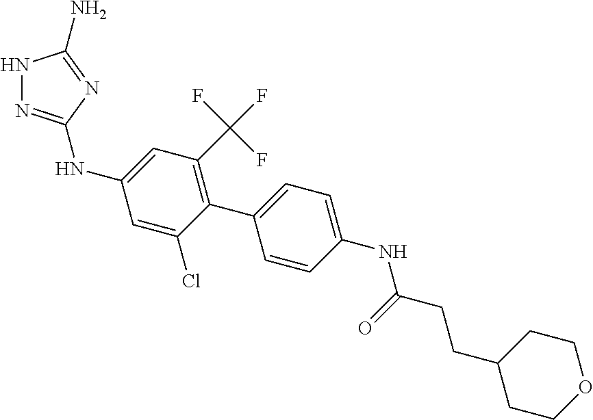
N1N=C(NC2=CC(C(F)(F)F)=C(C3=CC=C(NC(=O)CCC4CCOCC4)C=C3)C(Cl)=C2)N=C1N
